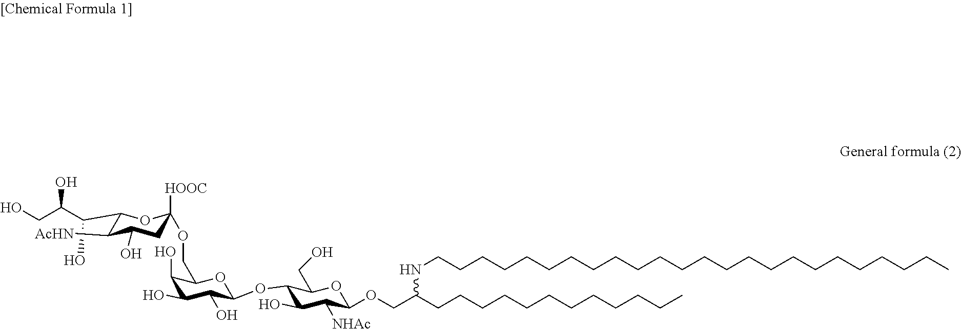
C1(O)CC(OCC2C(O)C(O)C(O)C(OC3C(O)C([NHAc])C(OCC(CCCCCCCCCCCC)NCCCCCCCCCCCCCCCCCCCCCCCC)OC3CO)O2)([HOOC])OC(C(C(O)CO)O)C1[AcHN]
